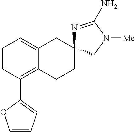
C1=CC(C2=CC=CO2)=C2C(=C1)CC1(CC2)N=C(N)N([Me])C1
